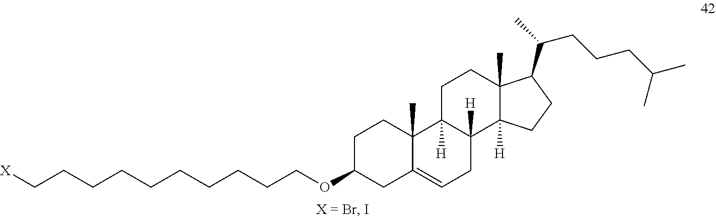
C1C(OCCCCCCCCCC[X])CC2=CCC3([H])C([H])(C2(C)C1)CCC1(C)C3([H])CCC1C(CCCC(C)C)C
